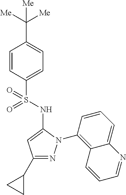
C1(S(=O)(NC2=CC(C3CC3)=NN2C2=C3C(=CC=C2)N=CC=C3)=O)=CC=C(C([Me])([Me])[Me])C=C1
